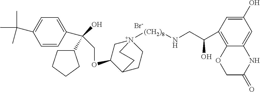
[Br-].C1=CC(C(O)(COC2C[N+]3([(CH2)8]NCC(O)C4=C5C(=CC(O)=C4)NC(=O)CO5)CCC2CC3)C2CCCC2)=CC=C1C(C)(C)C
